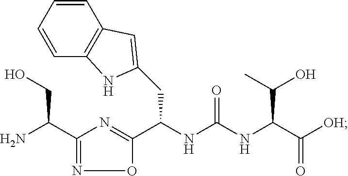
NC(C1=NOC(C(NC(NC(C([OH])=O)C(C)O)=O)CC2=CC3=C(C=CC=C3)N2)=N1)CO
